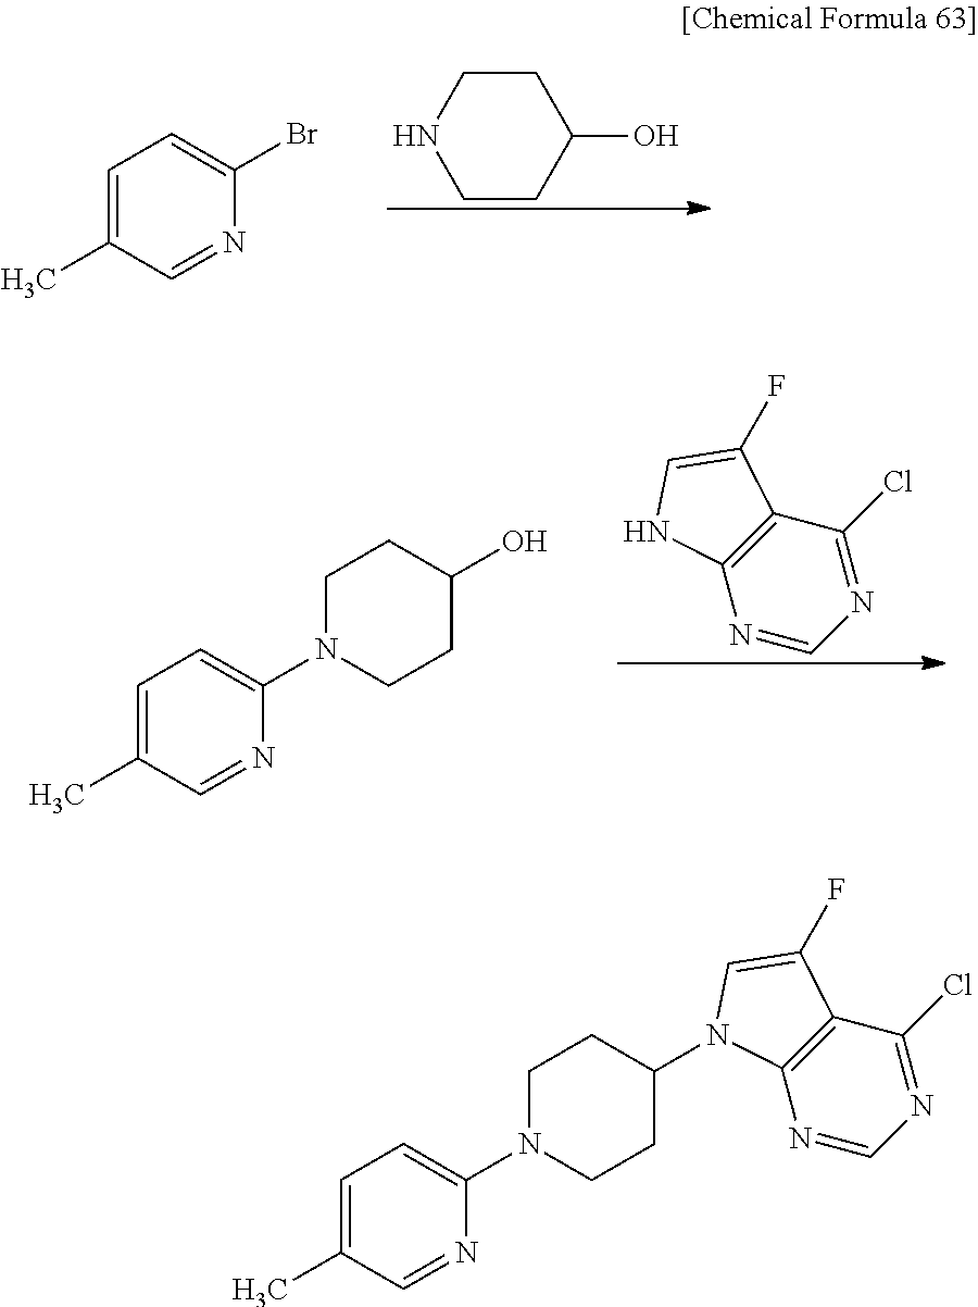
C1=C(C)C=NC(N2CCC(N3C4=C(C(Cl)=NC=N4)C(F)=C3)CC2)=C1.N1=CN=C(Cl)C2=C1NC=C2F.C1=C(C)C=NC(N2CCC(O)CC2)=C1.C1=C(C)C=NC(Br)=C1.C1CC(O)CCN1
